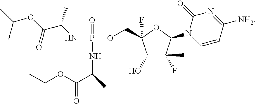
C(C(=O)OC(C)C)(NP(OCC1(F)C(O)C(F)(C)C(N2C=CC([NH2])=NC2=O)O1)(=O)NC(C(OC(C)C)=O)C)C
